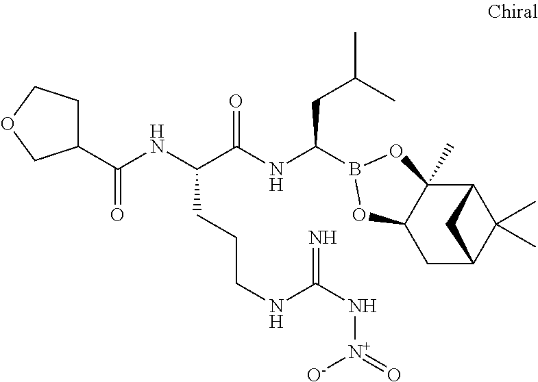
C12C3(C)C(CC(C1(C)C)C2)OB(C(NC(C(NC(=O)C1CCOC1)CCCNC(N[N+]([O-])=O)=N)=O)CC(C)C)O3
